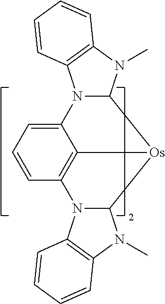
C1=CC=C2C3=C1N1C([Os]3C3N2C2=C(N3C)C=CC=C2)N(C)C2=C1C=CC=C2
